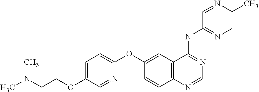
C1(OCCN(C)C)=CC=C(OC2=CC3=C(C=C2)N=CN=C3NC2=NC=C(C)N=C2)N=C1
